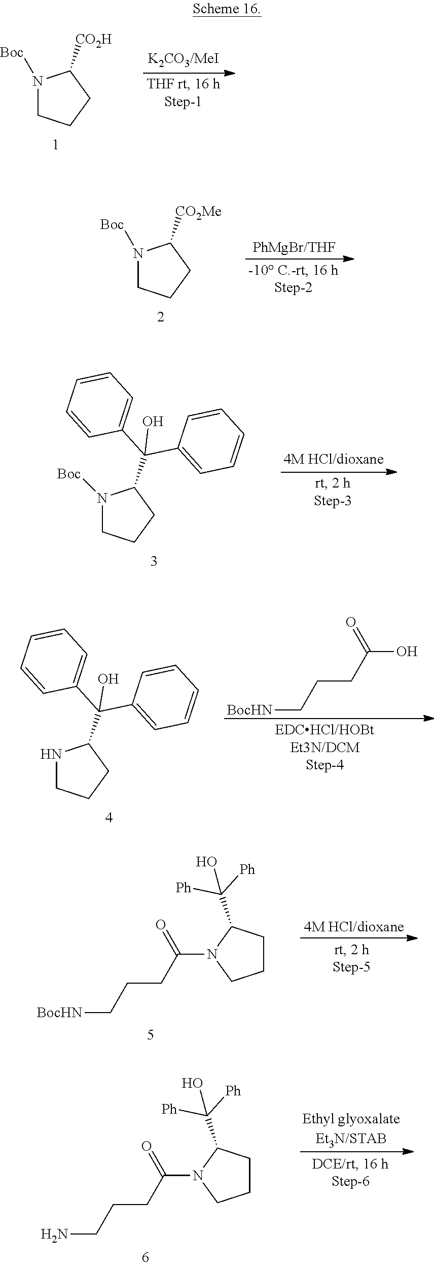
N1([Boc])CCCC1[CO2H].N1([Boc])CCCC1[CO2Me].N1([Boc])CCCC1C(C1=CC=CC=C1)(C1=CC=CC=C1)O.N1CCCC1C(C1=CC=CC=C1)(C1=CC=CC=C1)O.[BocHN]CCCC(O)=O.C1CC(C([Ph])([Ph])O)N(C(CCC[BocHN])=O)C1.C1CC(C([Ph])([Ph])O)N(C(CCCN)=O)C1
